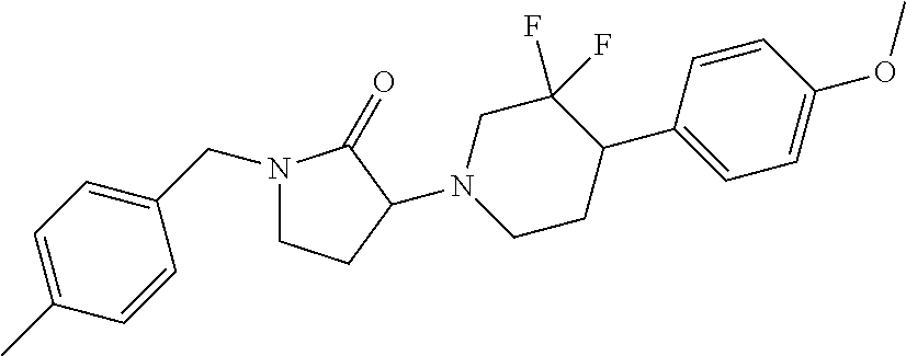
N1(CC2=CC=C(C)C=C2)CCC(N2CCC(C3=CC=C(OC)C=C3)C(F)(F)C2)C1=O
